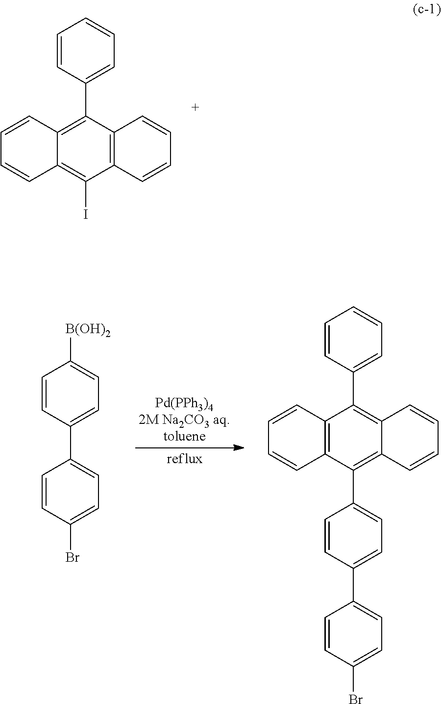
C1(C2=CC=CC=C2)=C2C(=C(I)C3=C1C=CC=C3)C=CC=C2.C1(C2=CC=CC=C2)=C2C(=C(C3=CC=C(C4=CC=C(Br)C=C4)C=C3)C3=C1C=CC=C3)C=CC=C2.C1(C2=CC=C([B(OH)2])C=C2)=CC=C(Br)C=C1
